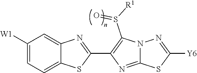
C1([W1])=CC=C2C(=C1)N=C(C1=C(S([R1])=O)N3C(=N1)SC([Y6])=N3)S2
